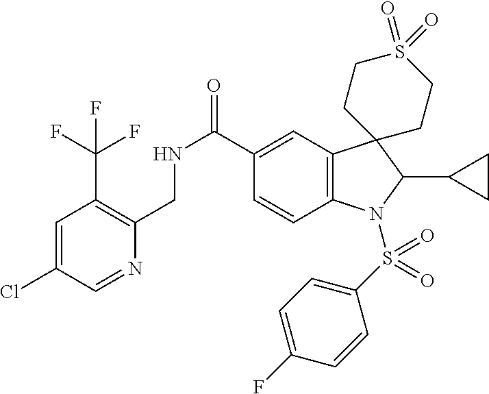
C12=C(C=C(C(NCC3=C(C(F)(F)F)C=C(Cl)C=N3)=O)C=C1)C1(C(C3CC3)N2S(C2=CC=C(F)C=C2)(=O)=O)CCS(=O)(=O)CC1
